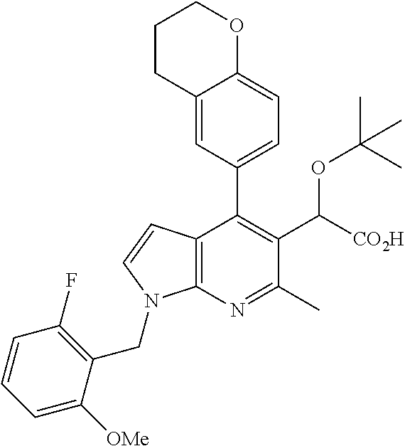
C12=C(N=C(C)C(C([CO2H])OC(C)(C)C)=C1C1=CC=C3C(=C1)CCCO3)N(CC1=C(F)C=CC=C1[OMe])C=C2
